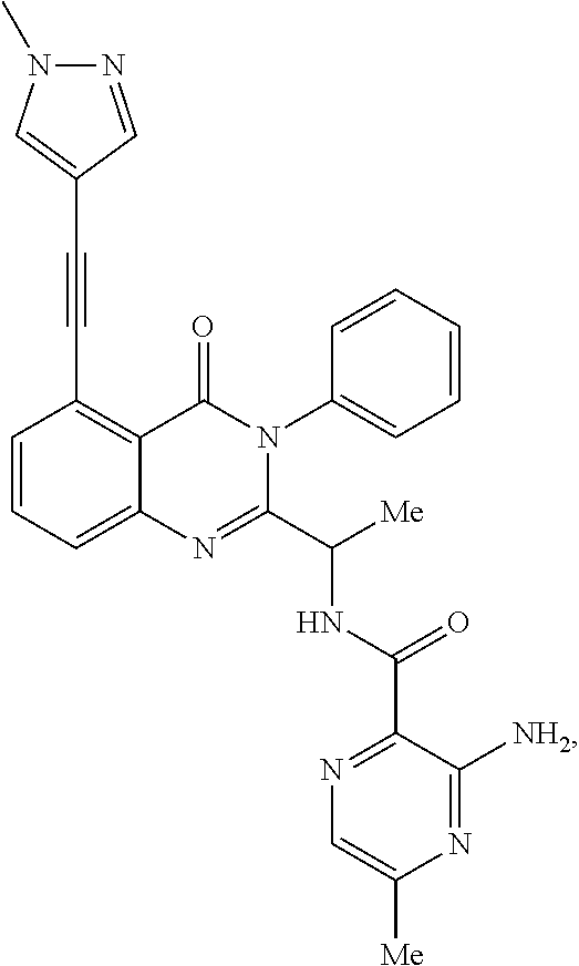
C12=CC=CC(C#CC3=CN(C)N=C3)=C1C(=O)N(C1=CC=CC=C1)C(C([Me])NC(C1=NC=C([Me])N=C1[NH2])=O)=N2
